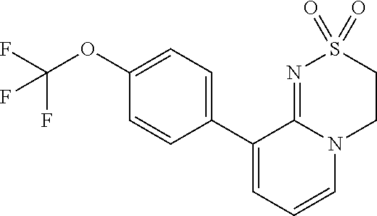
FC(OC1=CC=C(C2=CC=CN3C2=NS(=O)(=O)CC3)C=C1)(F)F
